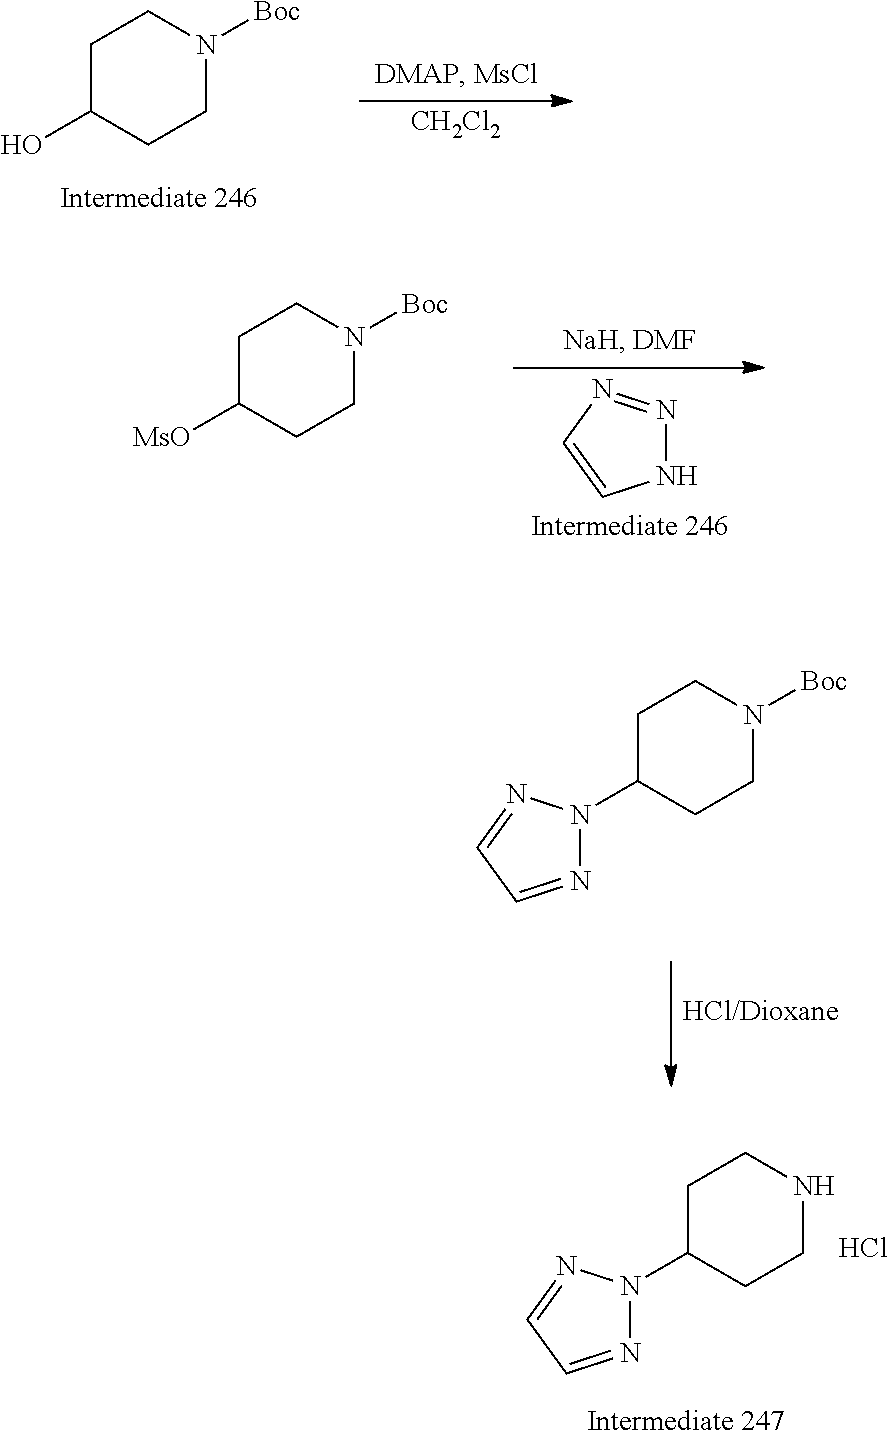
[CH2Cl2].C1C(O)CCN([Boc])C1.C1C([MsO])CCN([Boc])C1.N1N=NC=C1.C1C(N2N=CC=N2)CCN([Boc])C1.C1C(N2N=CC=N2)CCNC1.Cl
